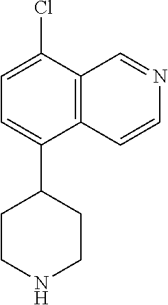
C1CC(C2=CC=C(Cl)C3=C2C=CN=C3)CCN1
